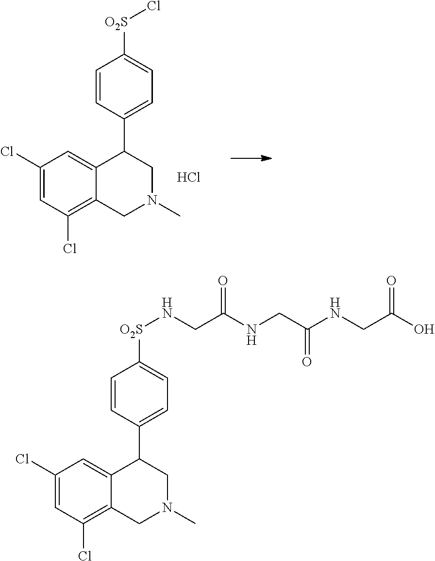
C1([O2S]Cl)=CC=C(C2CN(C)CC3=C(Cl)C=C(Cl)C=C23)C=C1.Cl.C(CN[O2S]C1=CC=C(C2C3=CC(Cl)=CC(Cl)=C3CN(C)C2)C=C1)(=O)NCC(NCC(=O)O)=O
